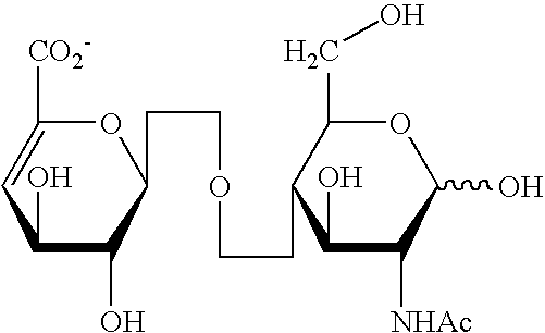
O1C([CO2-])=CC(O)C(O)C1CCOCCC1C(CO)OC(O)C([NHAc])C1O
